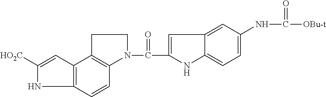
C1([HO2C])=CC2=C(N1)C=CC1=C2CCN1C(=O)C1=CC2=CC(NC(=O)[OBu-t])=CC=C2N1
